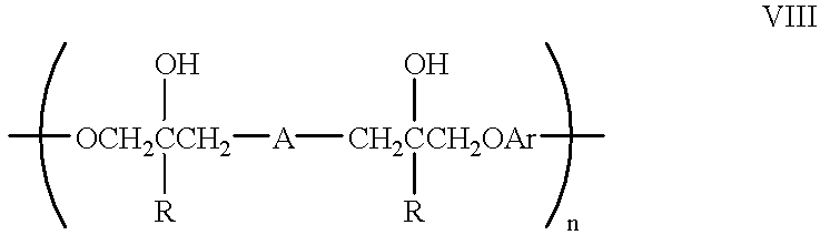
C[OCH2CCH2]([A][CH2CCH2OAr](O)([R])C)([R])O
